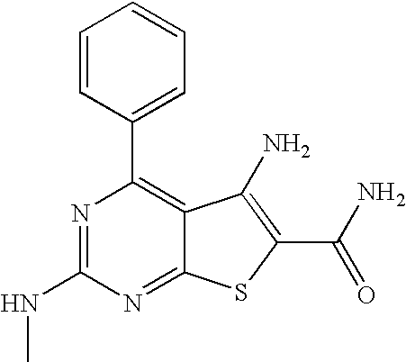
C1=CC(C2=C3C(=NC(NC)=N2)SC(C(=O)N)=C3N)=CC=C1
